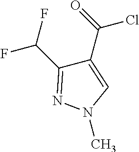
C1(C(Cl)=O)=CN(C)N=C1C(F)F
